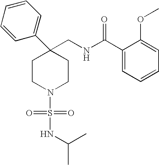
C1(CNC(C2=CC=CC=C2OC)=O)(C2=CC=CC=C2)CCN(S(=O)(=O)NC(C)C)CC1
